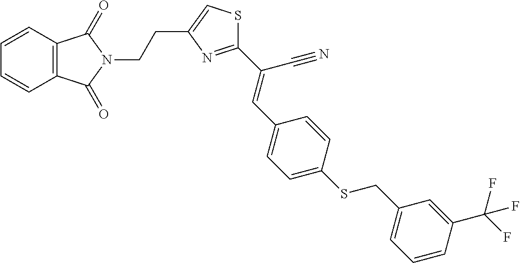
C12=C(C=CC=C1)C(=O)N(CCC1=CSC(C(=CC3=CC=C(SCC4=CC=CC(C(F)(F)F)=C4)C=C3)C#N)=N1)C2=O
